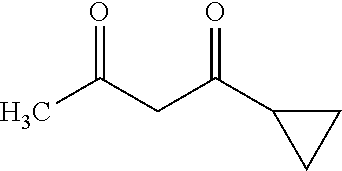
CC(CC(C1CC1)=O)=O
